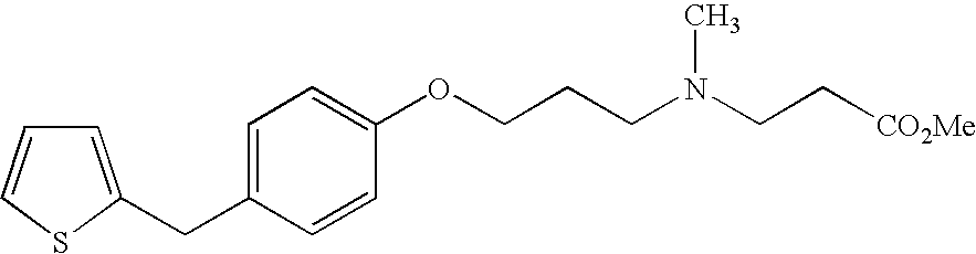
C1=C(CC2=CC=C(OCCCN(CC[CO2Me])C)C=C2)SC=C1
